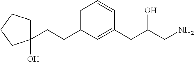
C1=C(CCC2(O)CCCC2)C=C(CC(CN)O)C=C1
